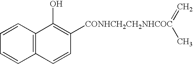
C12=C(C=CC=C1)C(O)=C([CONHCH2CH2NHCOC](=C)C)C=C2
